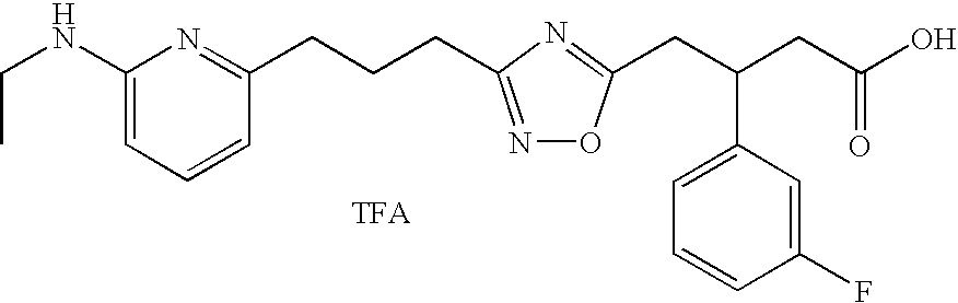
C(C)NC1=CC=CC(CCCC2=NOC(CC(CC(O)=O)C3=CC=CC(F)=C3)=N2)=N1
